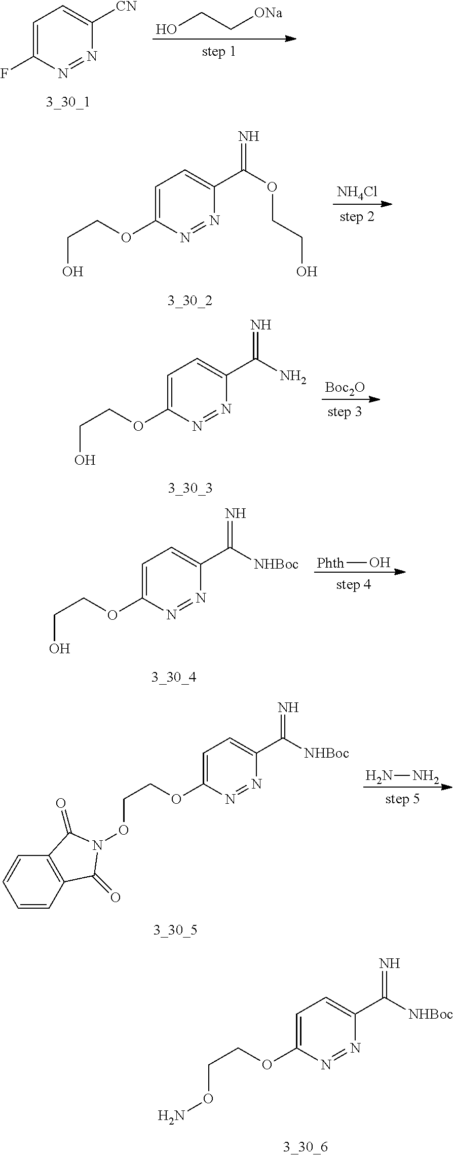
C1=C(F)N=NC([CN])=C1.OCC[ONa].C1=C(OCCO)N=NC(C(OCCO)=N)=C1.[NH4Cl].C1=C(OCCO)N=NC(C(N)=N)=C1.[Boc2O].C1=C(OCCO)N=NC(C([NHBoc])=N)=C1.[Phth]O.C1=C(OCCON2C(=O)C3=C(C=CC=C3)C2=O)N=NC(C([NHBoc])=N)=C1.NN.C1=C(OCCON)N=NC(C([NHBoc])=N)=C1
